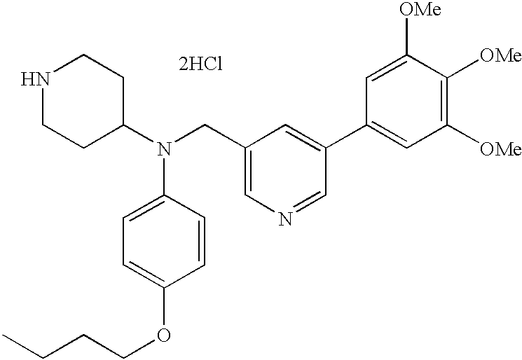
N1CCC(N(CC2=CN=CC(C3=CC([OMe])=C([OMe])C([OMe])=C3)=C2)C2=CC=C(OCCCC)C=C2)CC1.[2HCl]
